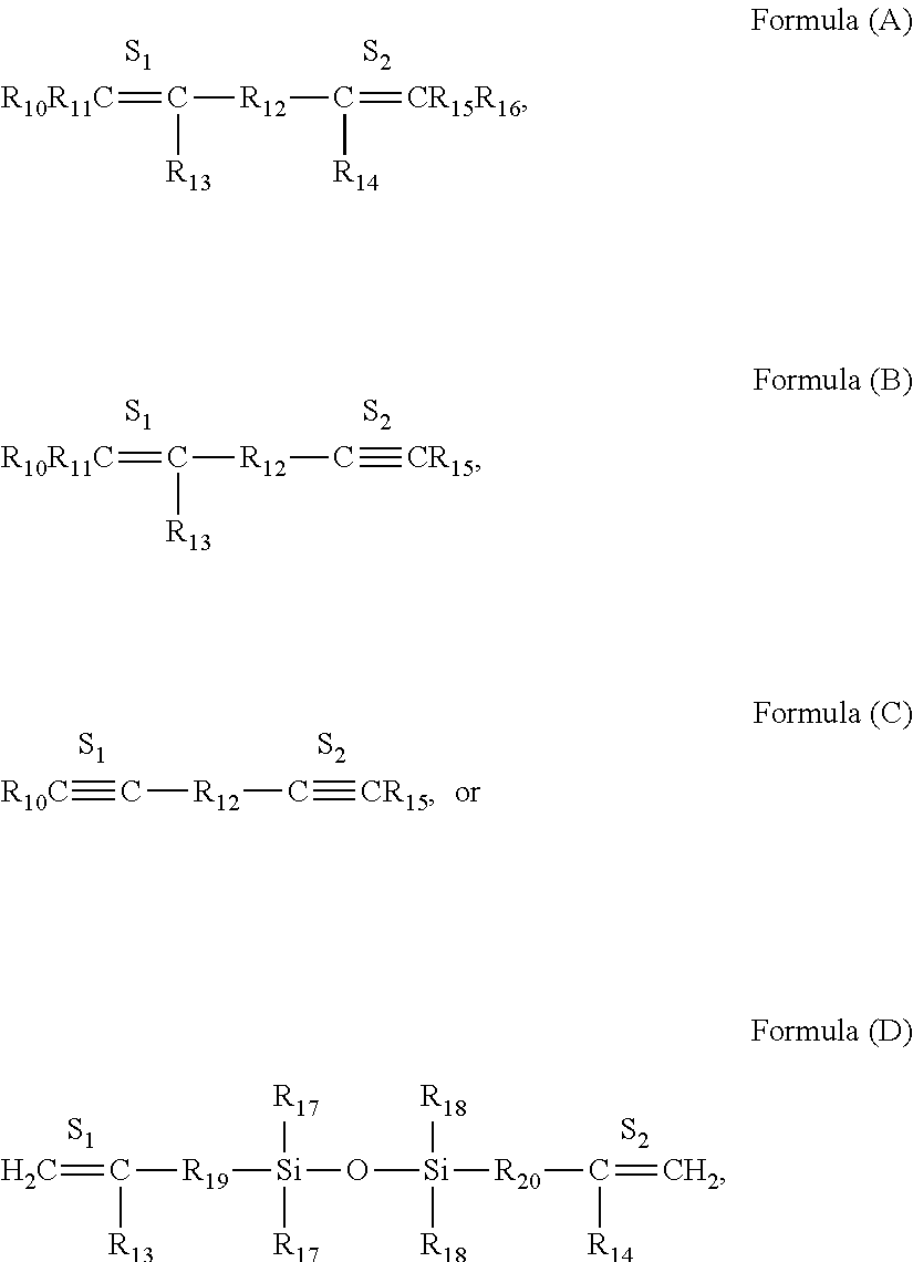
[R10R11C]=C([R13])[R12]C([R14])=[CR15R16].[S1].[S2].[R10R11C]=C([R13])[R12]C#[CR15].[S1].[S2].[R10C]#C[R12]C#[CR15].[S1].[S2].C=C([R19][Si]([R17])([R17])O[Si]([R18])([R18])[R20]C([R14])=C)[R13].[S1].[S2]
